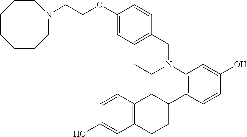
N1(CCOC2=CC=C(CN(CC)C3=C(C4CC5=C(CC4)C=C(O)C=C5)C=CC(O)=C3)C=C2)CCCCCCC1
